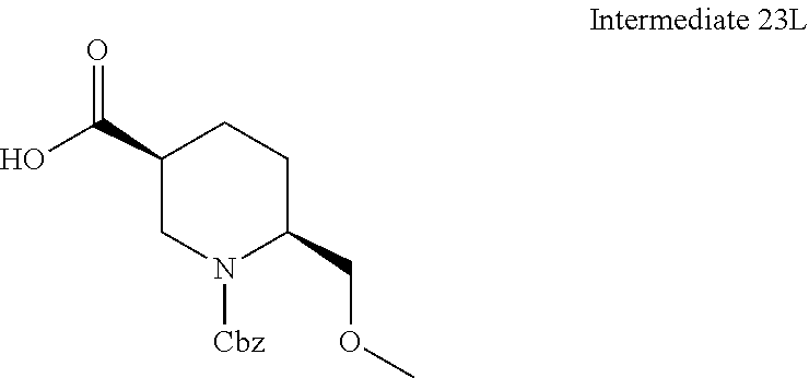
C1(C(O)=O)CN([Cbz])C(COC)CC1
